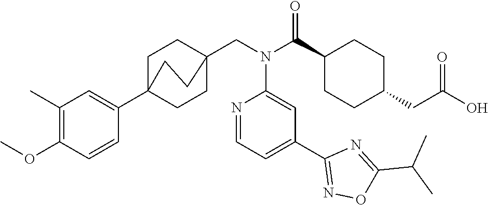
C1(C)=C(OC)C=CC(C23CCC(CN(C(C4CCC(CC(O)=O)CC4)=O)C4=CC(C5=NOC(C(C)C)=N5)=CC=N4)(CC2)CC3)=C1
